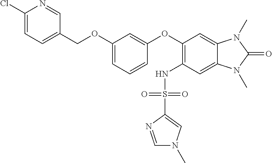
C1(S(=O)(NC2=C(OC3=CC(OCC4=CC=C(Cl)N=C4)=CC=C3)C=C3C(=C2)N(C)C(=O)N3C)=O)=CN(C)C=N1
